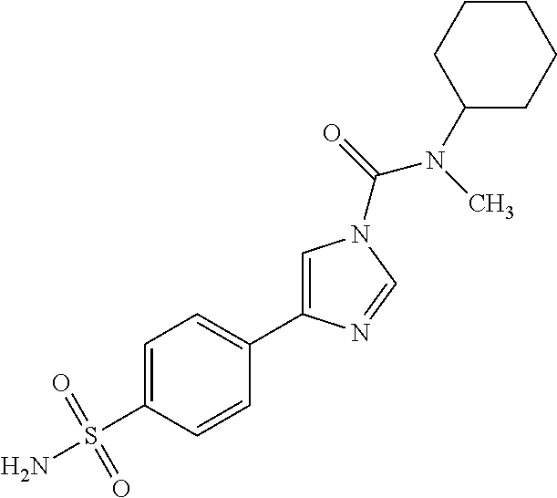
C1=C(S(N)(=O)=O)C=CC(C2=CN(C(N(C3CCCCC3)C)=O)C=N2)=C1
